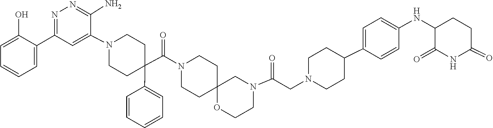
O=C1C(NC2=CC=C(C3CCN(CC(=O)N4CCOC5(CCN(C(C6(C7=CC=CC=C7)CCN(C7=CC(C8=CC=CC=C8O)=NN=C7N)CC6)=O)CC5)C4)CC3)C=C2)CCC(=O)N1
